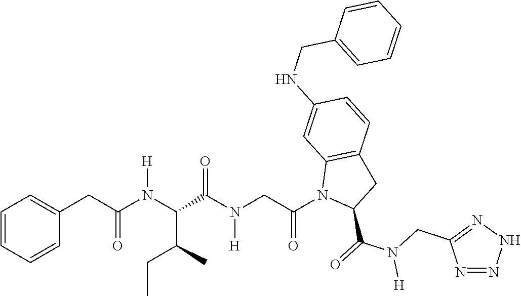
C1=CC=CC(CC(N(C(C(C)CC)C(N(CC(N2C(C(=O)N(CC3=NNN=N3)[H])CC3=C2C=C(NCC2=CC=CC=C2)C=C3)=O)[H])=O)[H])=O)=C1
